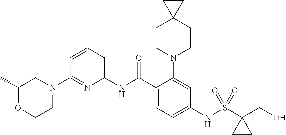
N1(C2=NC(NC(C3=CC=C(NS(C4(CO)CC4)(=O)=O)C=C3N3CCC4(CC3)CC4)=O)=CC=C2)CC(C)OCC1
